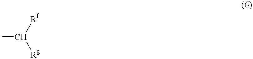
CC([Rg])[Rf]
